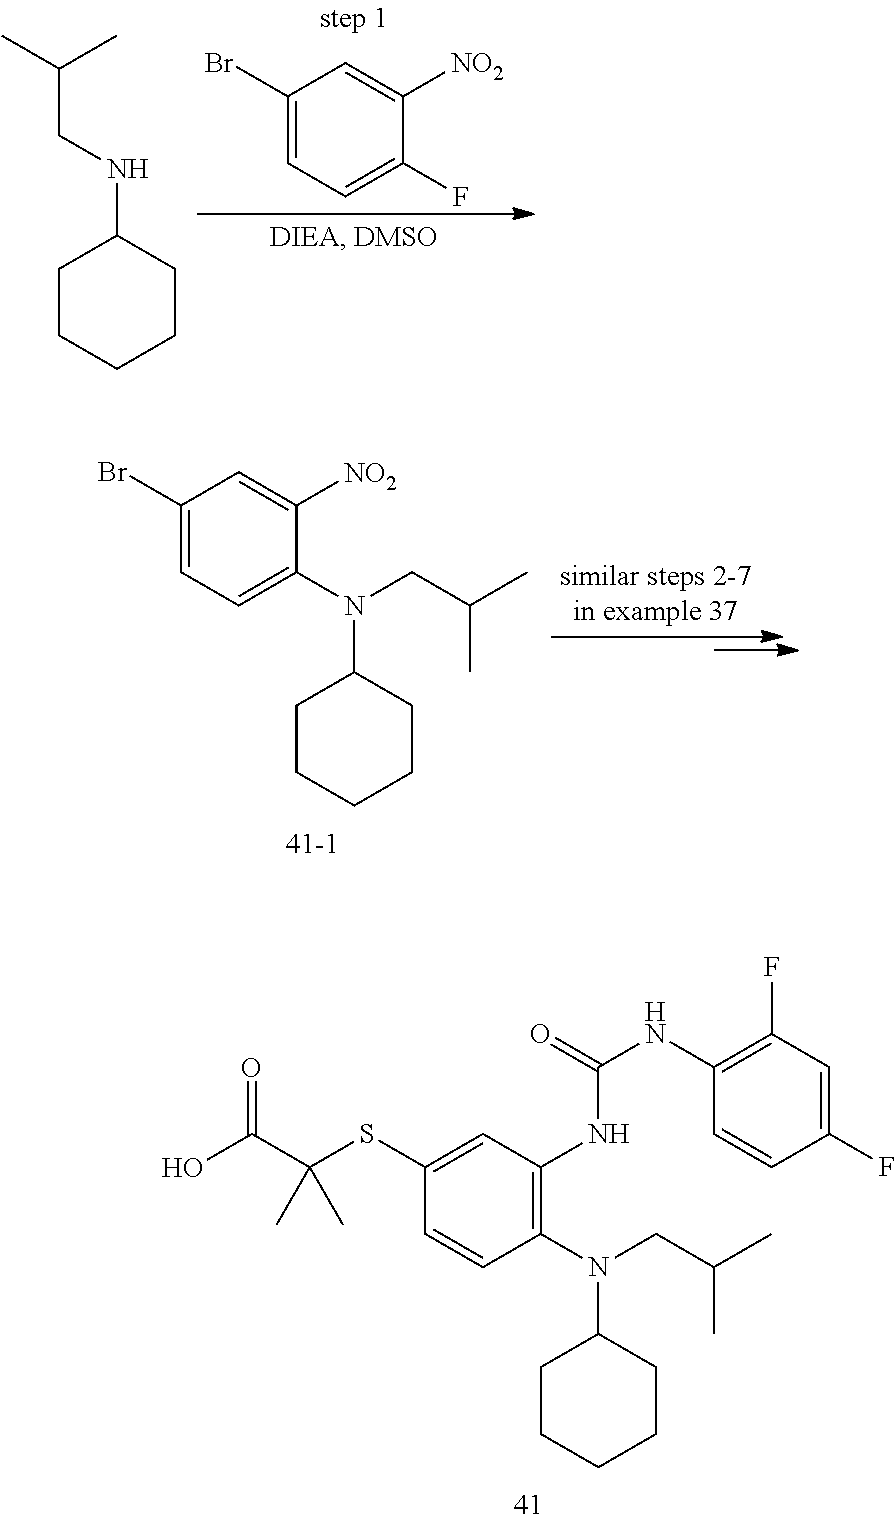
C1CCCCC1NCC(C)C.C1(Br)=CC=C(F)C([NO2])=C1.C1CCCCC1N(C1=CC=C(Br)C=C1[NO2])CC(C)C.C1CCCCC1N(C1=C(NC(NC2=C(F)C=C(F)C=C2)=O)C=C(SC(C(O)=O)(C)C)C=C1)CC(C)C
